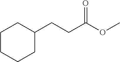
C1CCCC(CCC(OC)=O)C1
